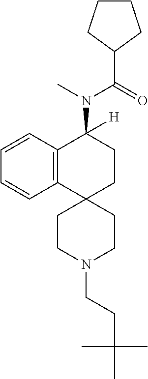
C12=C(C=CC=C1)C(N(C(C1CCCC1)=O)C)([H])CCC21CCN(CCC(C)(C)C)CC1
